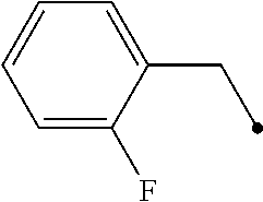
C1=CC=C(F)C(CC)=C1
